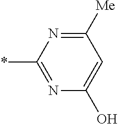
N1=C([Me])C=C(O)N=C1*
